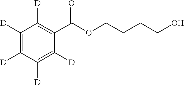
C1([D])=C([D])C([D])=C([D])C(C(OCCCCO)=O)=C1[D]
